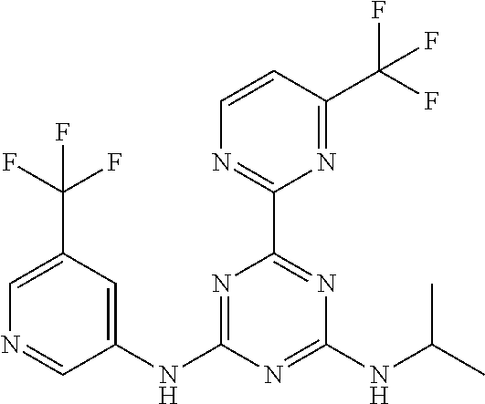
C1(NC2=NC(C3=NC=CC(C(F)(F)F)=N3)=NC(NC(C)C)=N2)=CC(C(F)(F)F)=CN=C1
